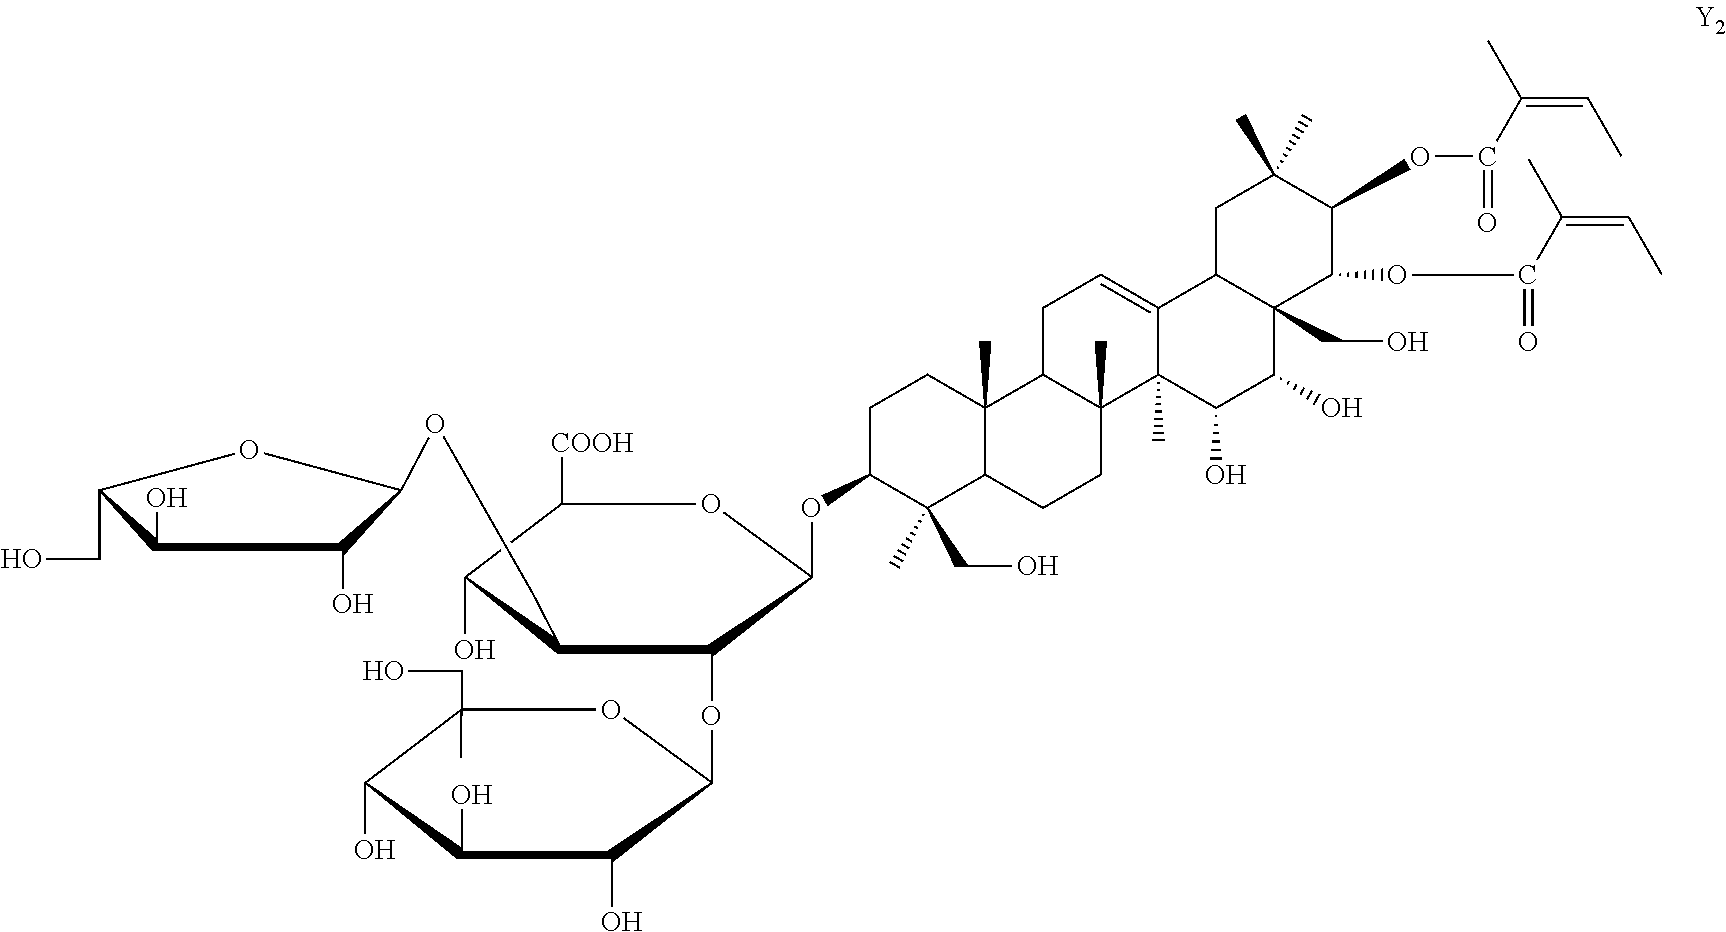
C1C(OC2C(OC3C(O)C(O)C(O)C(CO)(C)O3)C(COC3C(O)C(O)C(CO)O3)C(O)C([COOH])O2)C(C)(CO)C2C(C)(C1)C1C(C)(CC2)C2(C)C(=CC1)C1C(CO)(C(O)C2O)C(OC(C(C)=CC)=O)C(OC(C(C)=CC)=O)C(C)(C)C1
